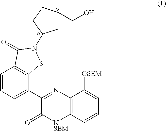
C1=CC=C(C2=NC3=C([NSEM]C2=O)C=CC=C3[OSEM])C2=C1C(=O)N(C1CC(CO)CC1)S2
